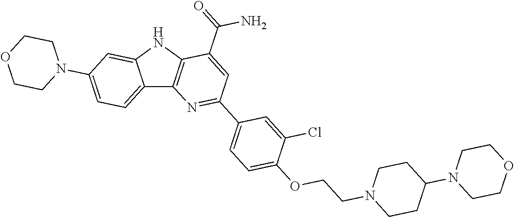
C12=CC=C(N3CCOCC3)C=C1NC1=C2N=C(C2=CC=C(OCCN3CCC(N4CCOCC4)CC3)C(Cl)=C2)C=C1C(=O)N
